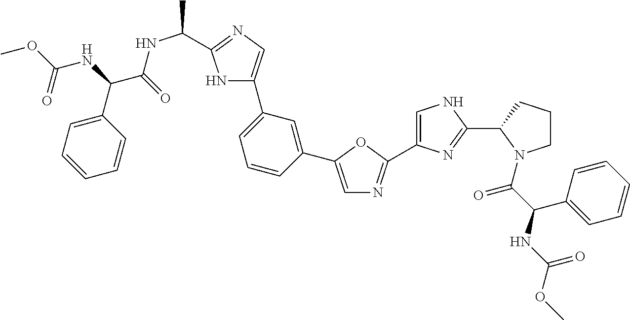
C1=C(C2=CC(C3=CN=C(C(C)NC(C(C4=CC=CC=C4)NC(OC)=O)=O)N3)=CC=C2)OC(C2=CNC(C3N(C(C(NC(OC)=O)C4=CC=CC=C4)=O)CCC3)=N2)=N1
